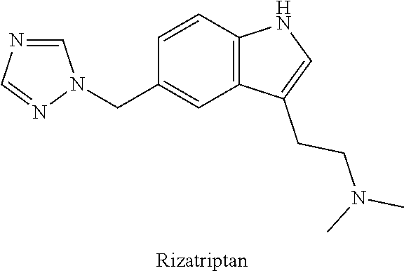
C1(CN2C=NC=N2)=CC2=C(C=C1)NC=C2CCN(C)C
